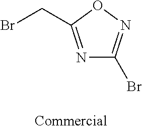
N1=C(CBr)ON=C1Br
